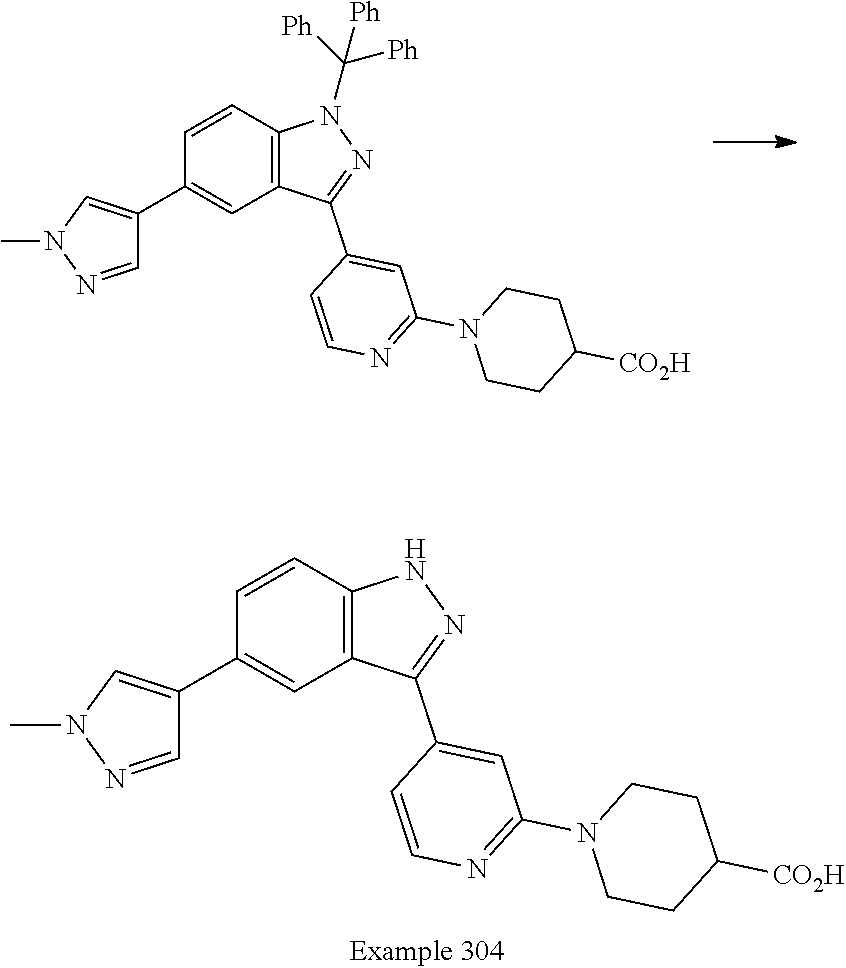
C1=CC2=C(C=C1C1=CN(C)N=C1)C(C1=CC(N3CCC([CO2H])CC3)=NC=C1)=NN2.C1=CC2=C(C=C1C1=CN(C)N=C1)C(C1=CC(N3CCC([CO2H])CC3)=NC=C1)=NN2C([Ph])([Ph])[Ph]
